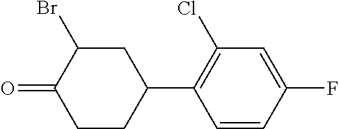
C1=CC(F)=CC(Cl)=C1C1CC(Br)C(=O)CC1
